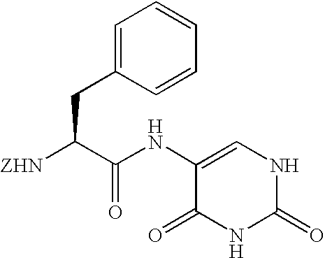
C(C(C(NC1=CNC(=O)NC1=O)=O)[ZHN])C1=CC=CC=C1
